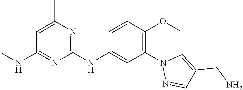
C1(NC2=CC(N3N=CC(CN)=C3)=C(OC)C=C2)=NC(C)=CC(NC)=N1
